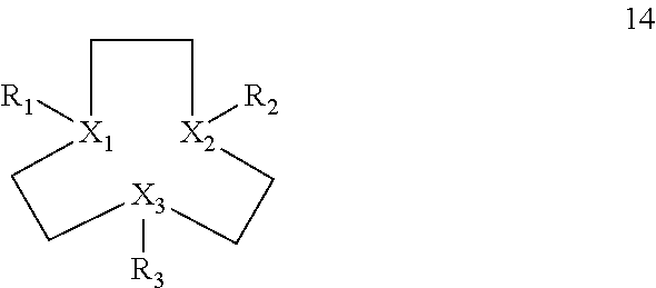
C1[X1]([R1])CC[X3]([R3])CC[X2]([R2])C1
